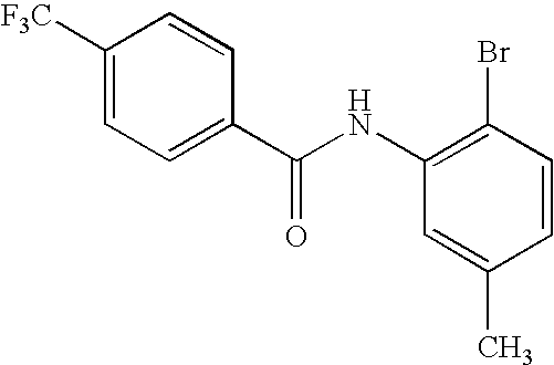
C1([F3C])=CC=C(C(NC2=C(Br)C=CC(C)=C2)=O)C=C1
